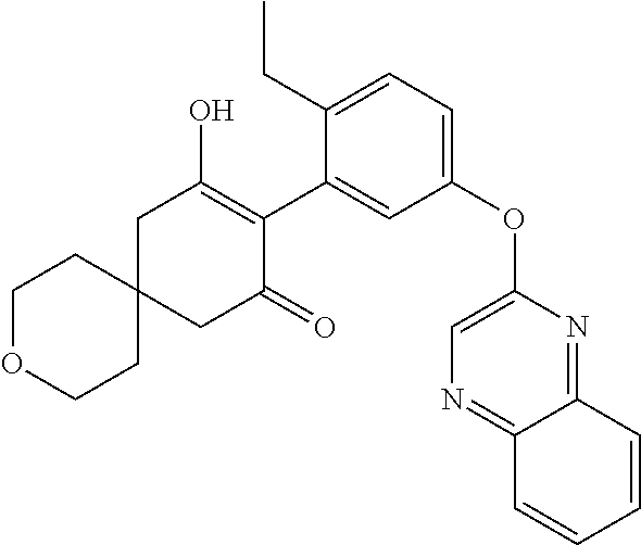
C1OCCC2(C1)CC(=O)C(C1=CC(OC3=CN=C4C(=N3)C=CC=C4)=CC=C1CC)=C(O)C2
